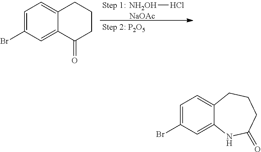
[NH2OH]Cl.[NaOAc].C1=C(Br)C=C2C(=C1)CCCC2=O.C1=C(Br)C=C2C(=C1)CCCC(=O)N2
